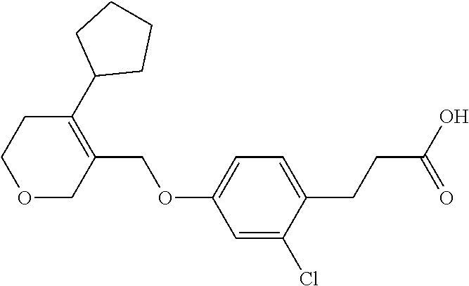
C1=C(Cl)C(CCC(O)=O)=CC=C1OCC1=C(C2CCCC2)CCOC1
